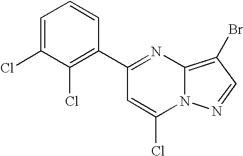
C1(C2=C(Cl)C(Cl)=CC=C2)=NC2=C(Br)C=NN2C(Cl)=C1
